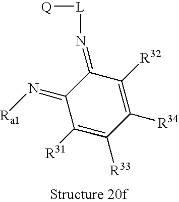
C1(=N[Ra1])C([R31])=C([R33])C([R34])=C([R32])C1=N[L][Q]
